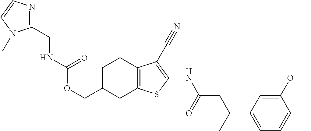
C(C1CC2=C(CC1)C(C#N)=C(NC(CC(C1=CC=CC(OC)=C1)C)=O)S2)OC(=O)NCC1=NC=CN1C
